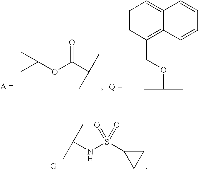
C1=CC(COC(C)C)=C2C(=C1)C=CC=C2.CC(OC(C(C)C)=O)(C)C.C(NS(C1CC1)(=O)=O)(C)C
